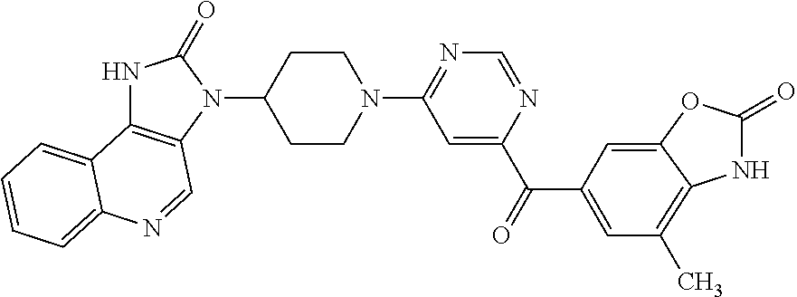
N1C(=O)OC2=CC(C(=O)C3=CC(N4CCC(N5C(=O)NC6=C5C=NC5=CC=CC=C65)CC4)=NC=N3)=CC(C)=C12
